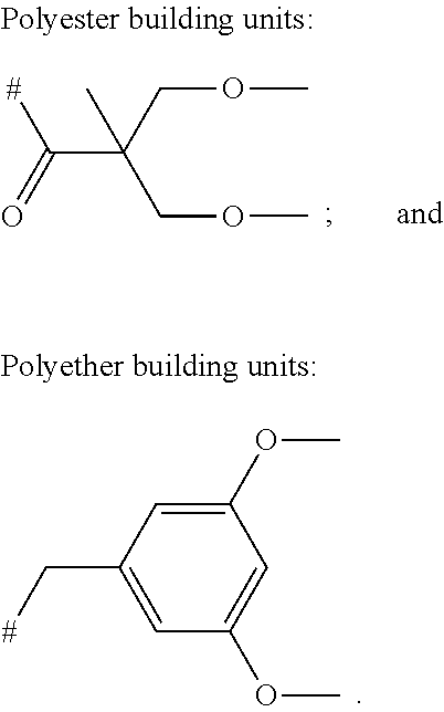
[#]C(C(COC)(COC)C)=O.C1=C(C[#])C=C(OC)C=C1OC
